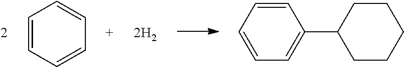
C1=CC=CC=C1.C1=CC=C(C2CCCCC2)C=C1
